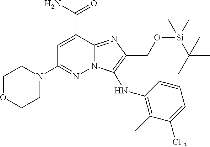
C1OCCN(C2=NN3C(=NC(CO[Si](C(C)(C)C)(C)C)=C3NC3=C(C)C([CF3])=CC=C3)C(C(=O)N)=C2)C1
